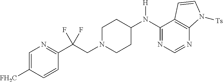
C1(N(C2CCN(CC(C3=NC=C([FH2C])C=C3)(F)F)CC2)[H])=NC=NC2=C1C=CN2[Ts]
